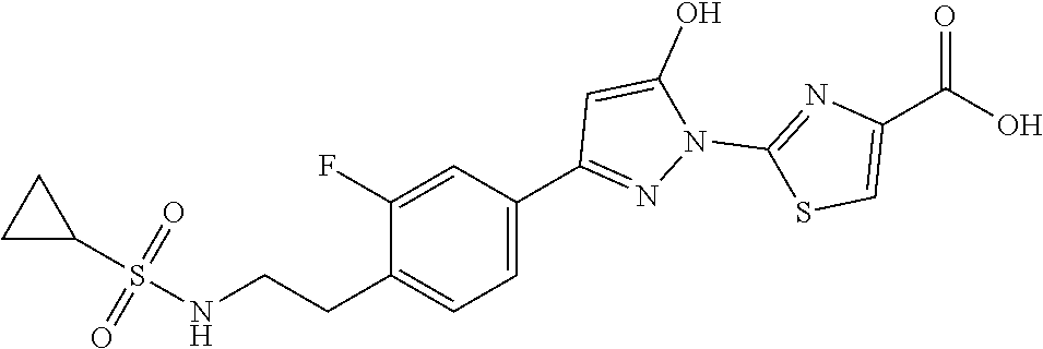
C1(F)=CC(C2=NN(C3=NC(C(O)=O)=CS3)C(O)=C2)=CC=C1CCNS(C1CC1)(=O)=O
